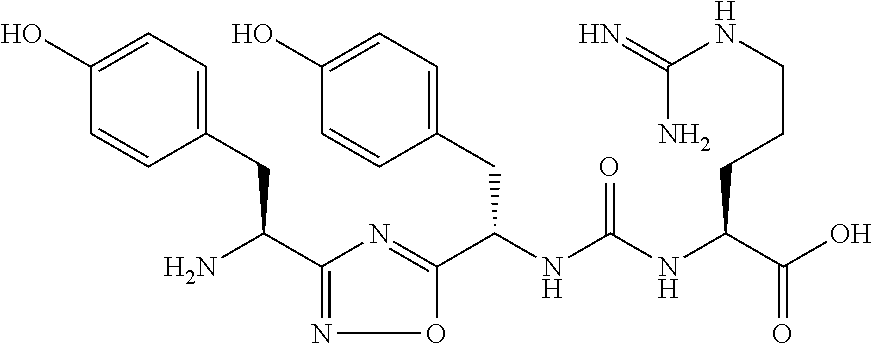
C1(C(N)CC2=CC=C(O)C=C2)=NOC(C(NC(NC(C(O)=O)CCCNC(=N)N)=O)CC2=CC=C(O)C=C2)=N1
